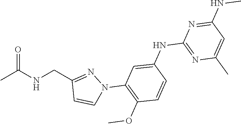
CC(NCC1=NN(C2=C(OC)C=CC(NC3=NC(C)=CC(NC)=N3)=C2)C=C1)=O
